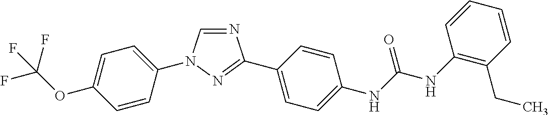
C1=C(OC(F)(F)F)C=CC(N2C=NC(C3=CC=C(NC(NC4=C(CC)C=CC=C4)=O)C=C3)=N2)=C1
